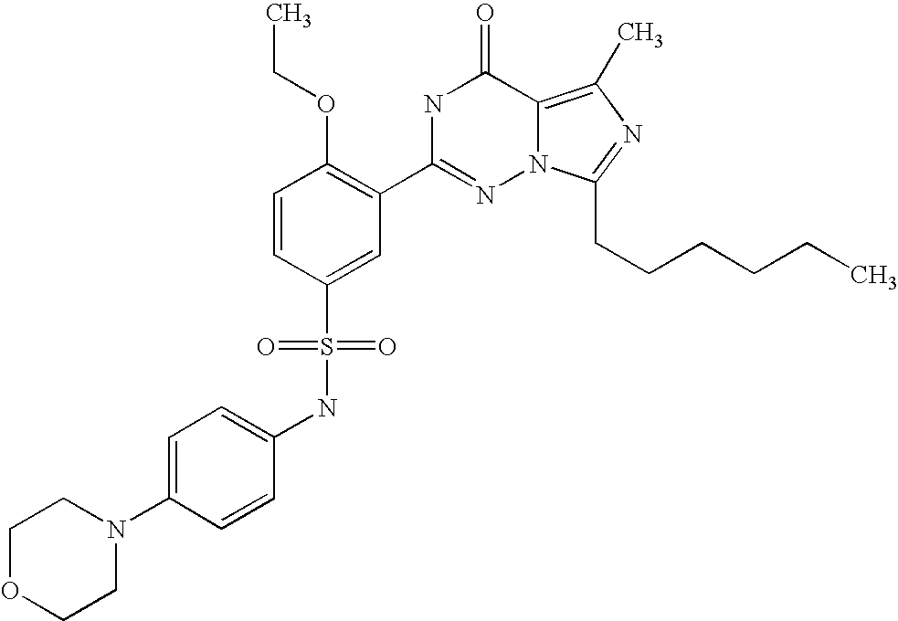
C1=CC(S(NC2=CC=C(N3CCOCC3)C=C2)(=O)=O)=CC(C2=NN3C(=C(C)N=C3CCCCCC)C(=O)N2)=C1OCC
